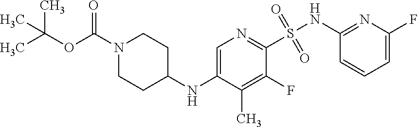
N(C1=CN=C(S(=O)(=O)NC2=NC(F)=CC=C2)C(F)=C1C)C1CCN(C(OC(C)(C)C)=O)CC1
